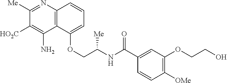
C1([Me])=NC2=C(C(N)=C1[HO2C])C(OCC(NC(C1=CC(OCCO)=C([OMe])C=C1)=O)[Me])=CC=C2
